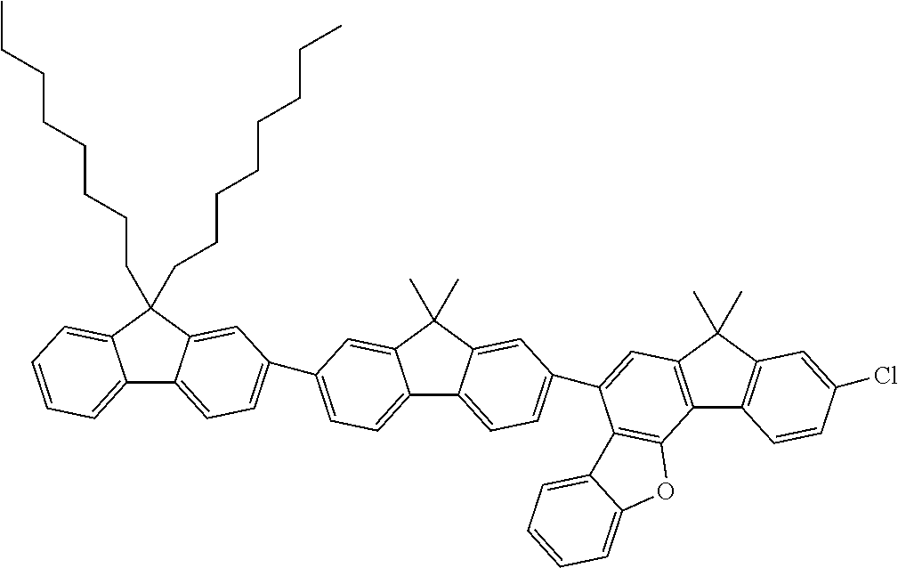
C12=CC=CC=C1C(CCCCCCCC)(CCCCCCCC)C1=CC(C3=CC=C4C5=CC=C(C6=CC7=C(C8=C(C7(C)C)C=C(Cl)C=C8)C7=C6C6=CC=CC=C6O7)C=C5C(C)(C)C4=C3)=CC=C21
